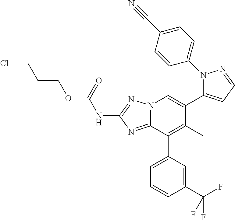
N12C(=NC(NC(OCCCCl)=O)=N1)C(C1=CC=CC(C(F)(F)F)=C1)=C(C)C(C1=CC=NN1C1=CC=C(C#N)C=C1)=C2
